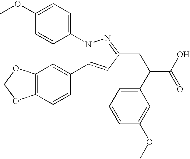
C1(OC)=CC=C(N2C(C3=CC4=C(C=C3)OCO4)=CC(CC(C3=CC=CC(OC)=C3)C(O)=O)=N2)C=C1
